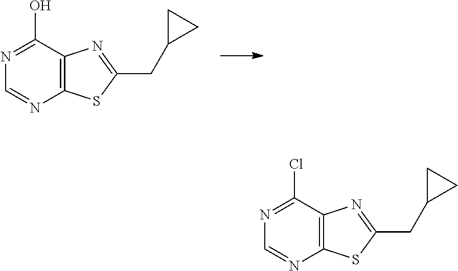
C1(O)=NC=NC2=C1N=C(CC1CC1)S2.C1(Cl)=NC=NC2=C1N=C(CC1CC1)S2
